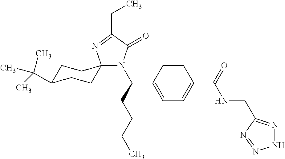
C1C(C(C)(C)C)CCC2(C1)N(C(CCCC)C1=CC=C(C(=O)NCC3=NNN=N3)C=C1)C(=O)C(CC)=N2
